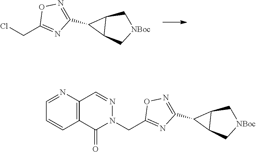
C1(CCl)=NC(C2C3C[NBoc]CC32)=NO1.C1(CN2N=CC3=C(C2=O)C=CC=N3)=NC(C2C3C[NBoc]CC32)=NO1
